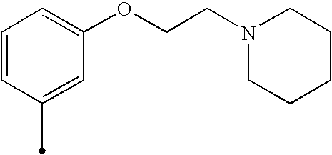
C1=CC(C)=CC(OCCN2CCCCC2)=C1
